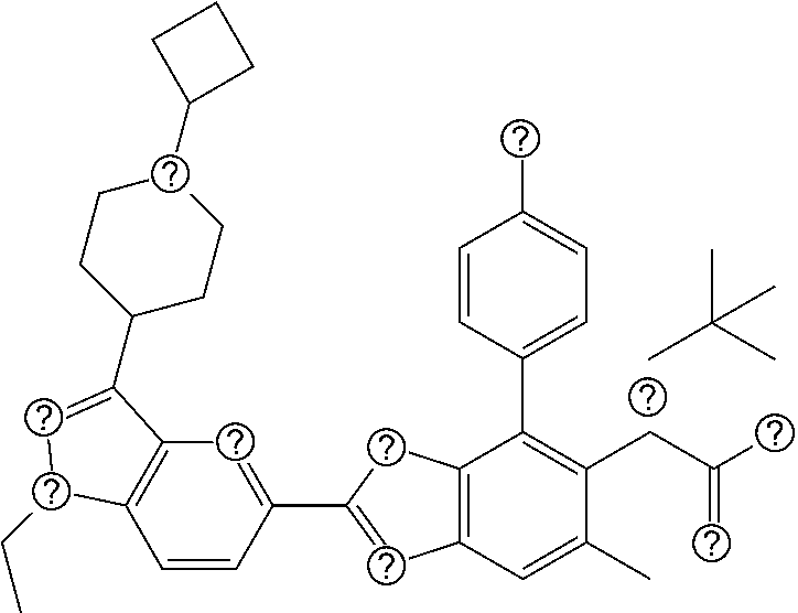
CC(C)(C)C.C1=CC(C2=CC3=C(C2)C(C2=CC=C(C)C=C2)=C(CC(C)=C)C(C)=C3)=CC2=C1C(CC)C=C2C1CCC(C2CCC2)CC1
